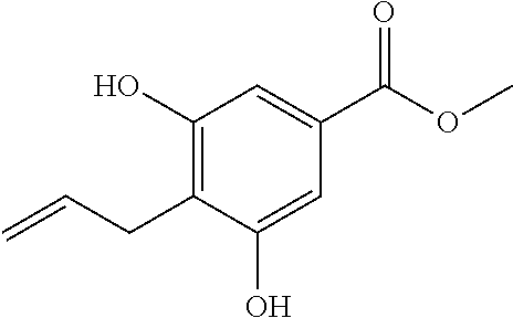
C1(O)=C(CC=C)C(O)=CC(C(OC)=O)=C1
